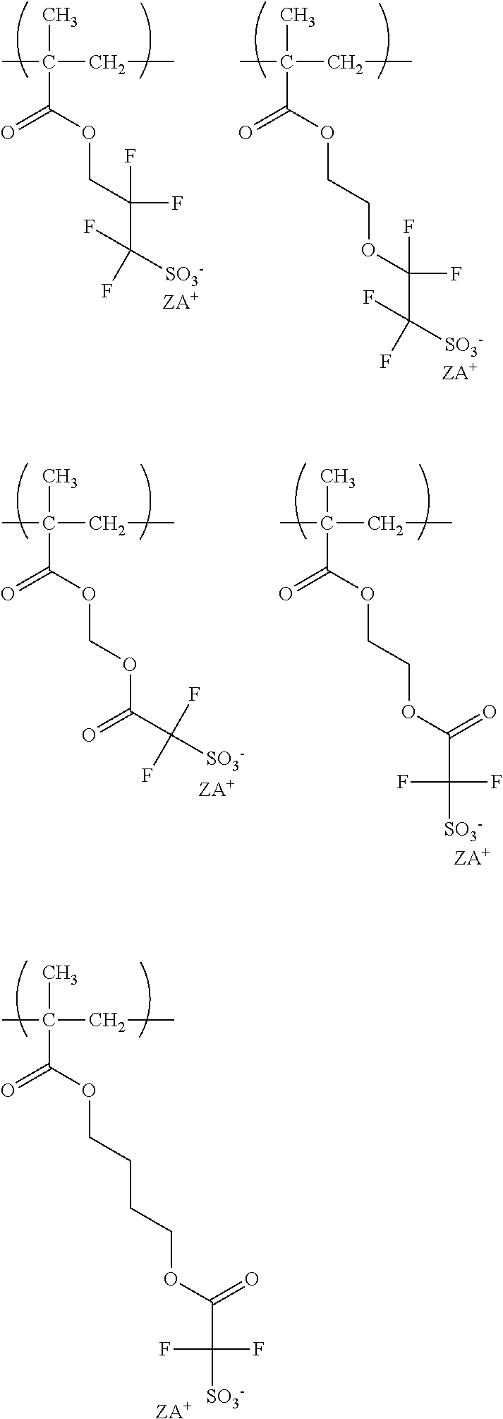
CC(CC)(C)C(OCCCCOC(C(F)(F)[SO3-])=O)=O.[ZA+].CC(CC)(C)C(OCC(F)(F)C(F)([SO3-])F)=O.[ZA+].CC(CC)(C)C(OCCOC(F)(F)C(F)([SO3-])F)=O.[ZA+].CC(CC)(C)C(OCOC(C(F)(F)[SO3-])=O)=O.[ZA+].CC(CC)(C)C(OCCOC(C(F)(F)[SO3-])=O)=O.[ZA+]
